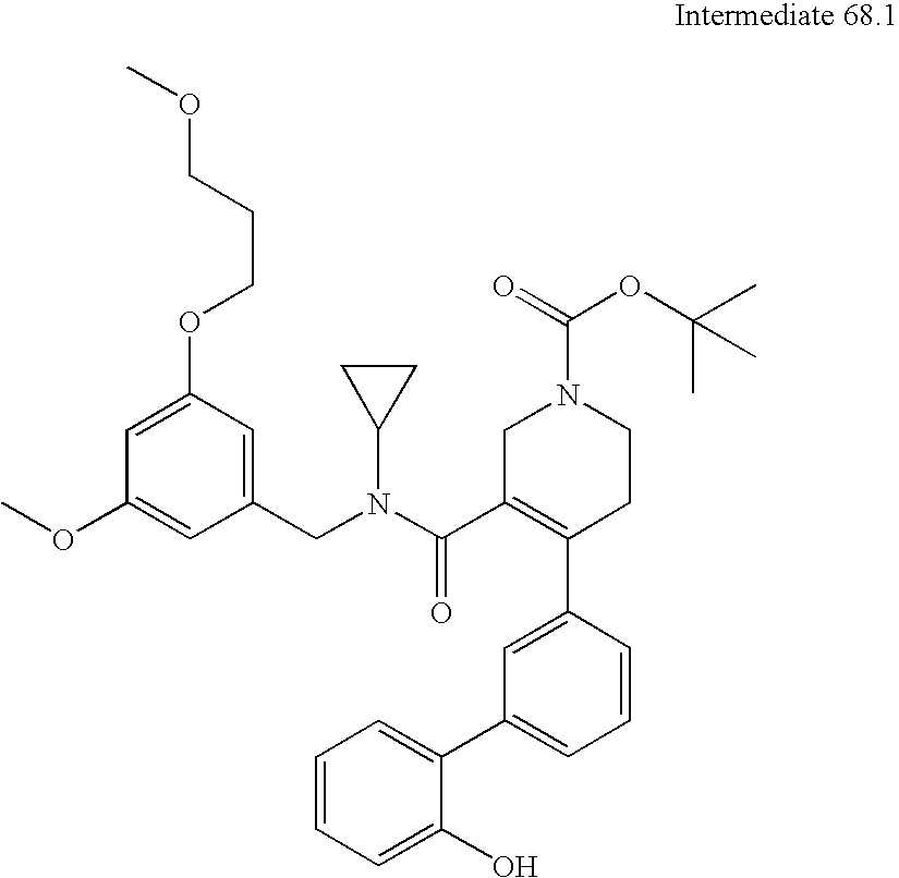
C1=C(OCCCOC)C=C(CN(C2CC2)C(C2=C(C3=CC(C4=CC=CC=C4O)=CC=C3)CCN(C(=O)OC(C)(C)C)C2)=O)C=C1OC
